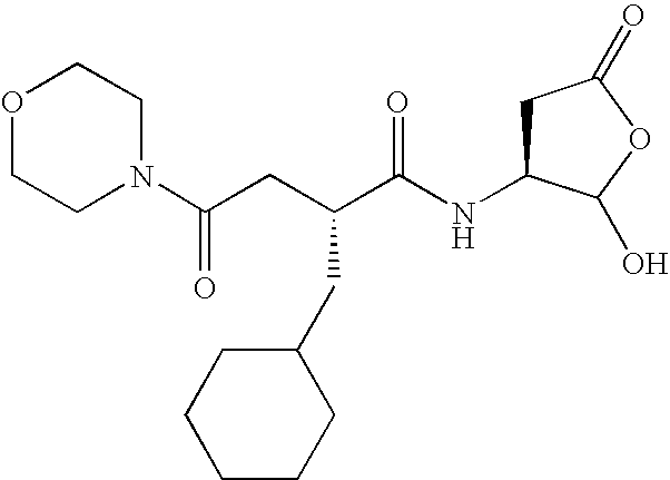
O1CCN(C(CC(C(NC2CC(=O)OC2O)=O)CC2CCCCC2)=O)CC1
